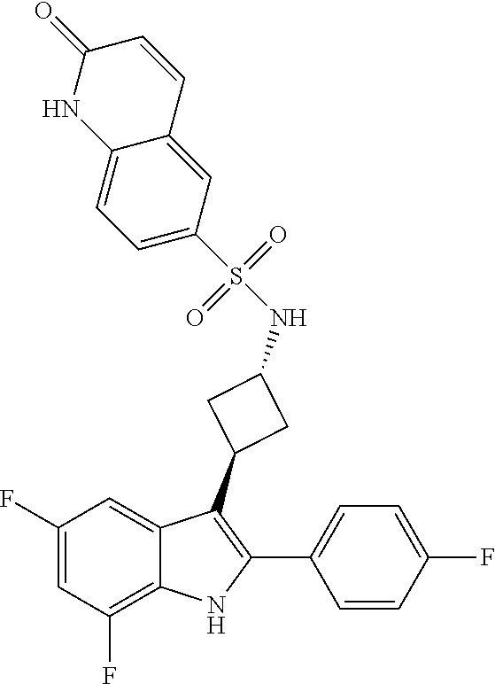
N(C1CC(C2=C(C3=CC=C(F)C=C3)NC3=C(F)C=C(F)C=C32)C1)S(=O)(=O)C1=CC=C2C(=C1)C=CC(=O)N2
